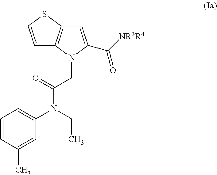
C1=CSC2=C1N(CC(N(C1=CC=CC(C)=C1)CC)=O)C(C([NR3R4])=O)=C2
